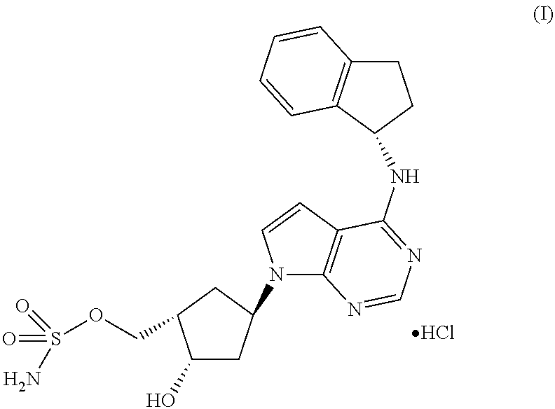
C1(O)CC(N2C3=C(C=C2)C(NC2C4=C(CC2)C=CC=C4)=NC=N3)CC1COS(N)(=O)=O.Cl
